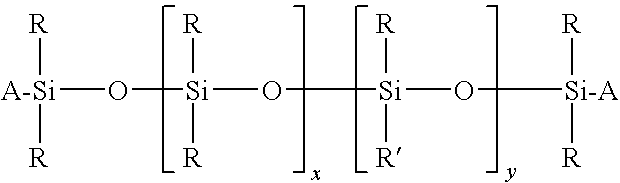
[A-Si](O[Si](O[Si](O[Si-A]([R])[R])([R])[R])([R])[R])([R])[R]
